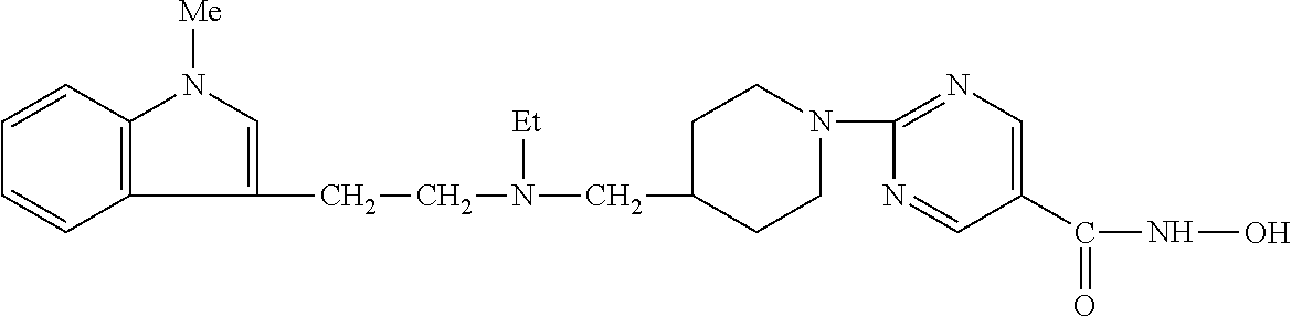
C1(CCN(CC2CCN(C3=NC=C(C(NO)=O)C=N3)CC2)[Et])=CN([Me])C2=C1C=CC=C2
